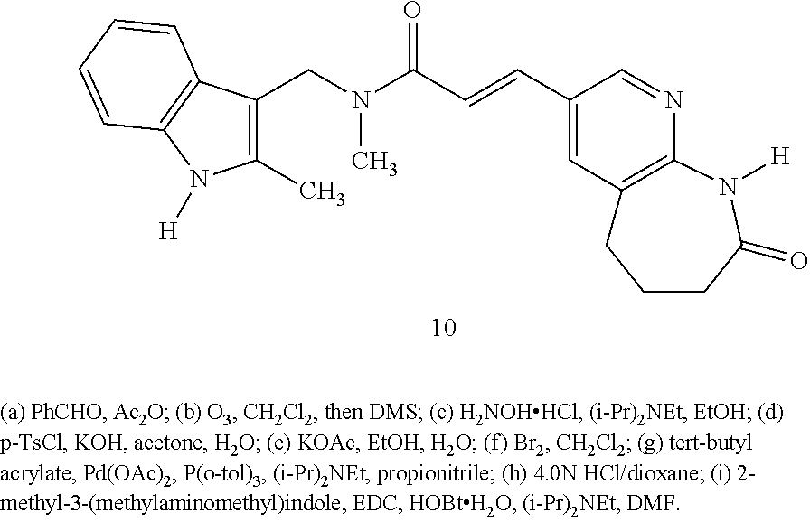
C1(C=CC(N(CC2=C(C)N([H])C3=C2C=CC=C3)C)=O)=CC2=C(N=C1)N([H])C(=O)CCC2
